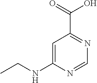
C1=C(NCC)N=CN=C1C(=O)O
